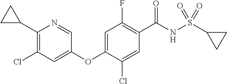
C1(C2CC2)=C(Cl)C=C(OC2=CC(F)=C(C(NS(=O)(=O)C3CC3)=O)C=C2Cl)C=N1
